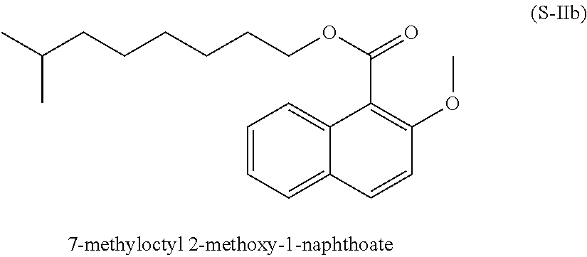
CC(CCCCCCOC(=O)C1=C(OC)C=CC2=CC=CC=C12)C
